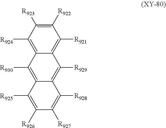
C12=C([R929])C3=C([R921])C([R922])=C([R923])C([R924])=C3C([R930])=C1C([R925])=C([R926])C([R927])=C2[R928]
